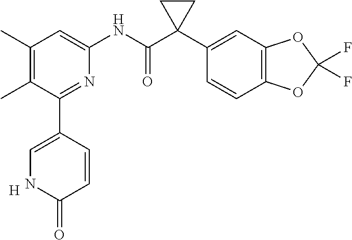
C1(C)=C(C)C(C2=CNC(=O)C=C2)=NC(NC(C2(C3=CC4=C(C=C3)OC(F)(F)O4)CC2)=O)=C1.[H]
